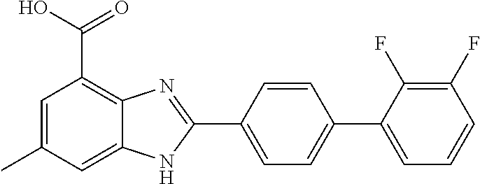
C1=C(C2=NC3=C(C(O)=O)C=C(C)C=C3N2)C=CC(C2=CC=CC(F)=C2F)=C1
